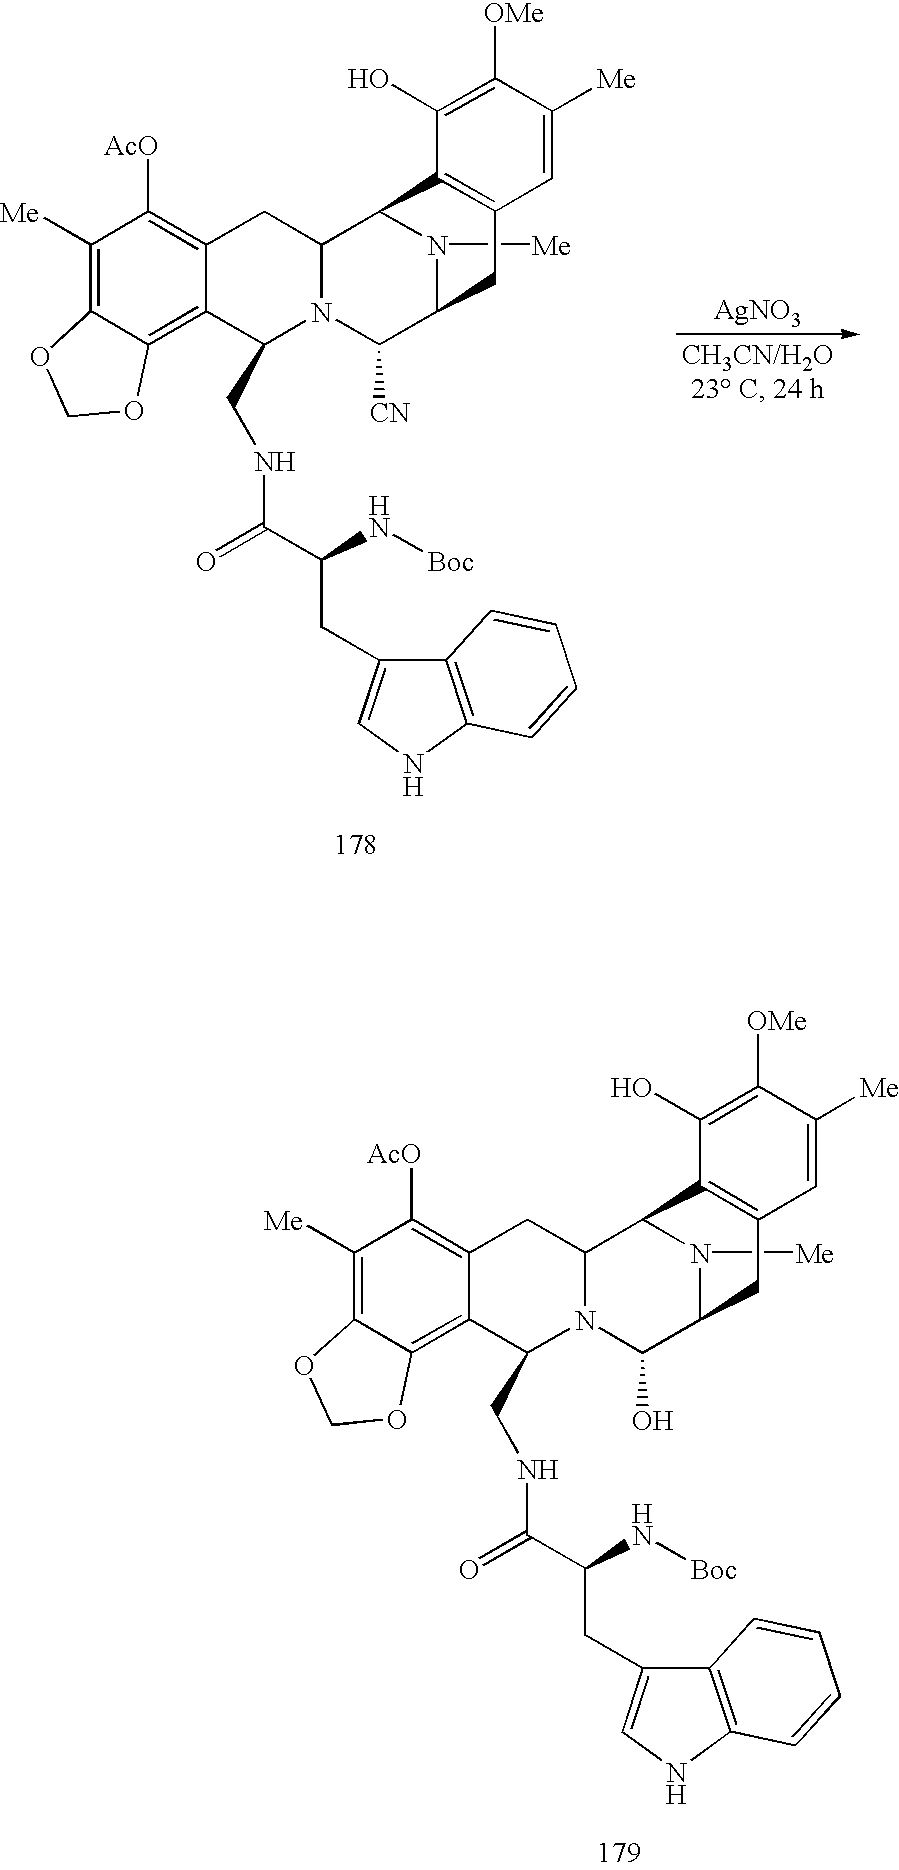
[AgNO3].C1([AcO])=C2C(=C3C(=C1[Me])OCO3)C(CNC(C(CC1=CNC3=C1C=CC=C3)N[Boc])=O)N1C(C2)C2N([Me])C(C1[CN])CC1=C2C(O)=C([OMe])C([Me])=C1.C1([AcO])=C2C(=C3C(=C1[Me])OCO3)C(CNC(C(CC1=CNC3=C1C=CC=C3)N[Boc])=O)N1C(C2)C2N([Me])C(C1O)CC1=C2C(O)=C([OMe])C([Me])=C1
